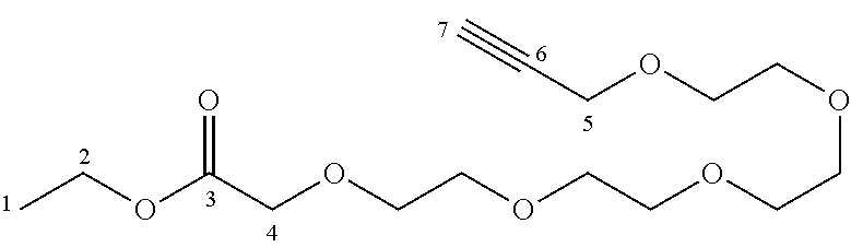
C(OC(=O)COCCOCCOCCOCCOCC#C)C
